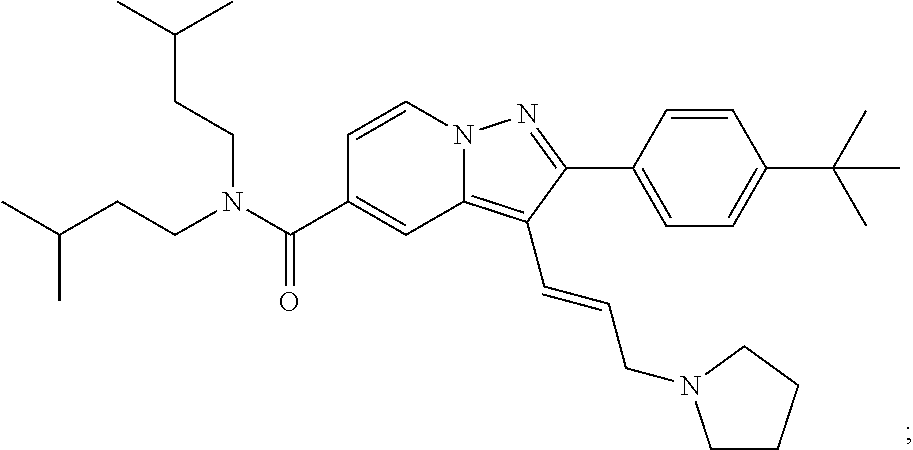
N12C(=C(C=CCN3CCCC3)C(C3=CC=C(C(C)(C)C)C=C3)=N1)C=C(C(N(CCC(C)C)CCC(C)C)=O)C=C2
